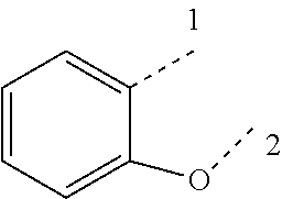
C1=CC=C(OC)C(C)=C1
